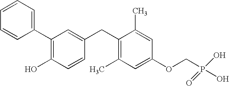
C1(C2=CC=CC=C2)=C(O)C=CC(CC2=C(C)C=C(OCP(O)(O)=O)C=C2C)=C1
